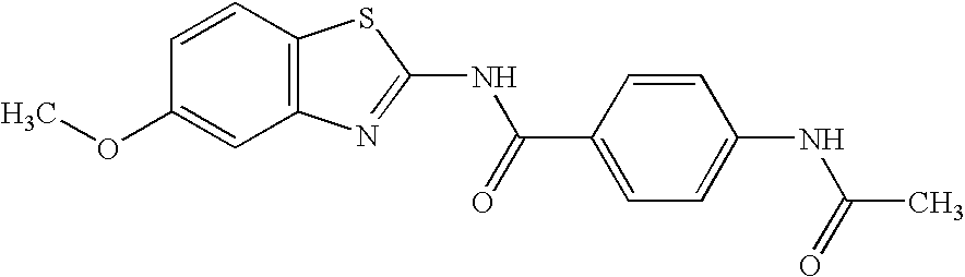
C1=CC2=C(C=C1OC)N=C(NC(C1=CC=C(NC(C)=O)C=C1)=O)S2
